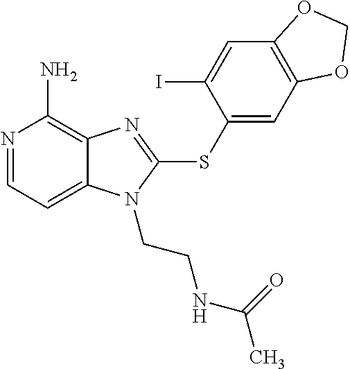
N1=CC=C2C(=C1N)N=C(SC1=CC3=C(C=C1I)OCO3)N2CCNC(C)=O
